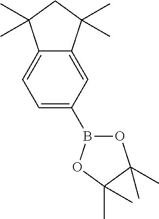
C12=CC=C(B3OC(C)(C)C(C)(C)O3)C=C1C(C)(C)CC2(C)C
